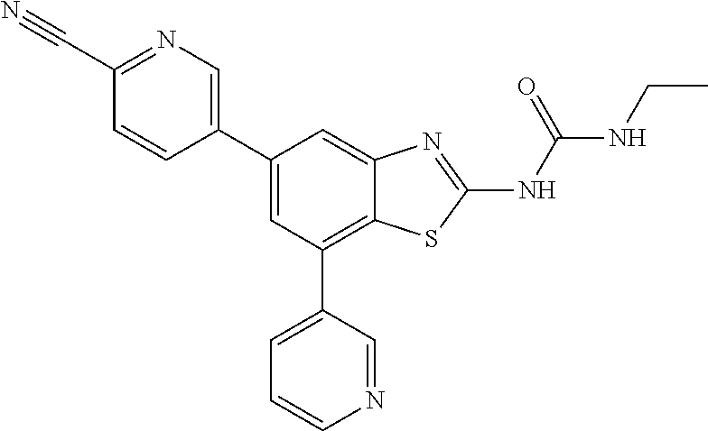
C1(C2=CN=C(C#N)C=C2)=CC(C2=CC=CN=C2)=C2C(=C1)N=C(NC(NCC)=O)S2
